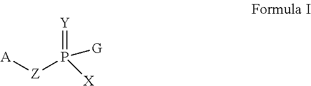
[A][Z]P(=[Y])([X])[G]
